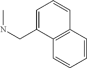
C1=CC2=C(C=C1)C(CNC)=CC=C2
